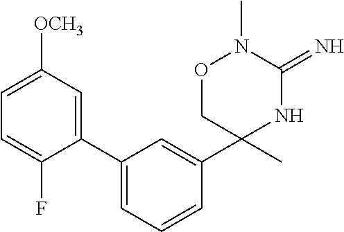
C1(C2=CC([OCH3])=CC=C2F)=CC=CC(C2(C)NC(=N)N(C)OC2)=C1
